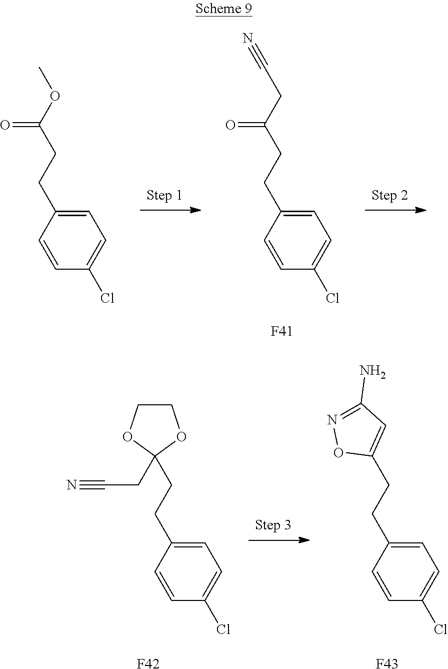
C(CC(=O)CCC1=CC=C(Cl)C=C1)#N.[F41].COC(=O)CCC1=CC=C(Cl)C=C1.[F43].C(CC1=CC=C(Cl)C=C1)C1=CC(N)=NO1.C(CC1=CC=C(Cl)C=C1)C1(CC#N)OCCO1.[F42]
